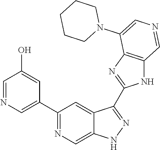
C1(C2=CN=CC(O)=C2)=NC=C2C(=C1)C(C1=NC3=C(N1)C=NC=C3N1CCCCC1)=NN2
